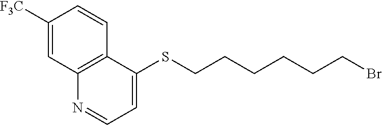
C1([F3C])=CC2=C(C=C1)C(SCCCCCCBr)=CC=N2
